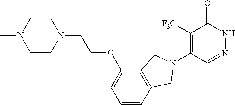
C1([F3C])=C(N2CC3=C(C(OCCN4CCN(C)CC4)=CC=C3)C2)C=NNC1=O
